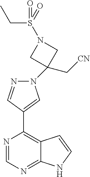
N1=CC(C2=C3C(=NC=N2)NC=C3)=CN1C1(C[CN])CN(S(CC)(=O)=O)C1
